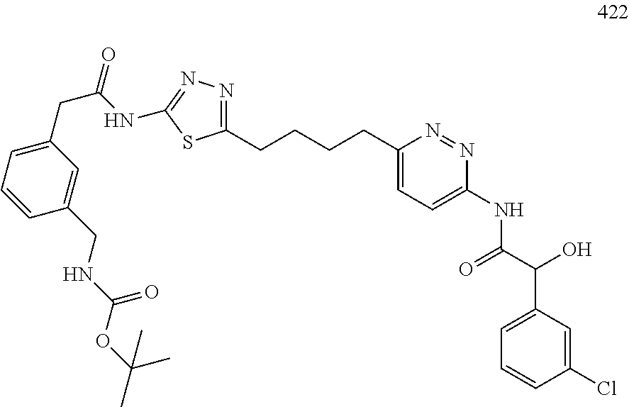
C1=C(CNC(OC(C)(C)C)=O)C=CC=C1CC(=O)NC1=NN=C(CCCCC2=CC=C(NC(C(C3=CC=CC(Cl)=C3)O)=O)N=N2)S1
